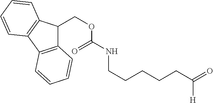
C12=C(C3=C(C1COC(NCCCCCC(=O)[H])=O)C=CC=C3)C=CC=C2
